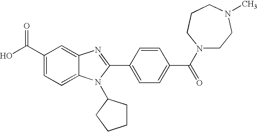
C1(C(O)=O)=CC=C2C(=C1)N=C(C1=CC=C(C(N3CCN(C)CCC3)=O)C=C1)N2C1CCCC1
